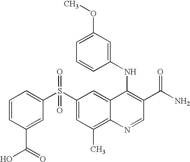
C1(S(C2=CC=CC(C(=O)O)=C2)(=O)=O)=CC(C)=C2C(=C1)C(NC1=CC(OC)=CC=C1)=C(C(N)=O)C=N2
